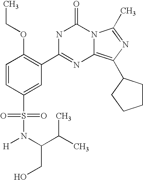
C1=CC(S(N([H])C(C(C)C)CO)(=O)=O)=CC(C2=NC3=C(C4CCCC4)N=C(C)N3C(=O)N2)=C1OCC
